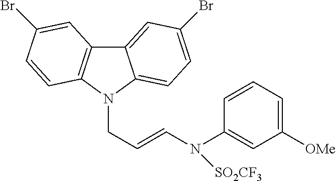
C12=CC(Br)=CC=C1N(CC=CN(C1=CC([OMe])=CC=C1)[SO2CF3])C1=C2C=C(Br)C=C1
